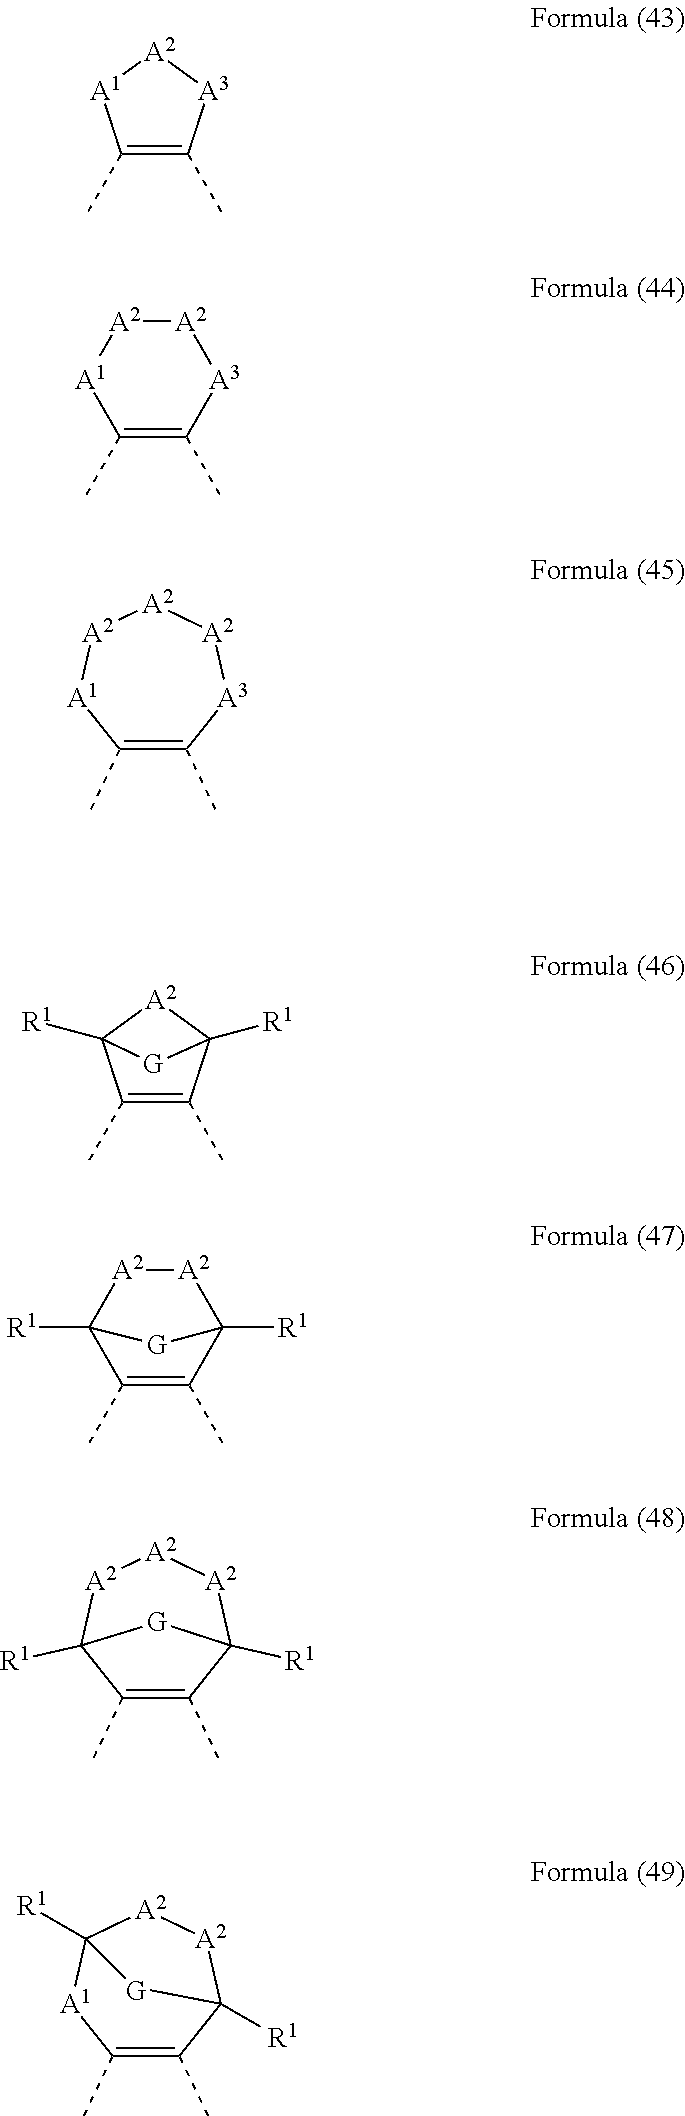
C1(C)=C(C)[A3][A2][A1]1.C1(C)=C(C)[A3][A2][A2][A1]1.C1(C)=C(C)[A3][A2][A2][A2][A1]1.C1(C)=C(C)C2([R1])[A2]C1([R1])[G]2.C1(C)=C(C)C2([R1])[A2][A2]C1([R1])[G]2.C1(C)=C(C)C2([R1])[A2][A2][A2]C1([R1])[G]2.C1(C)=C(C)C2([R1])[A2][A2]C([R1])([A1]1)[G]2
